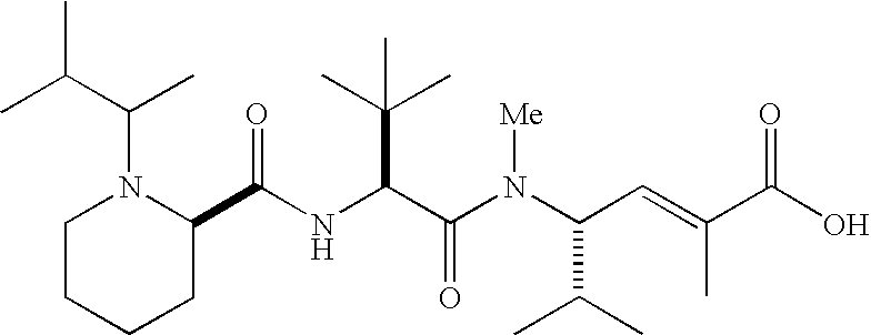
N(C(C(N(C(C(C)C)C=C(C)C(O)=O)[Me])=O)C(C)(C)C)C(C1N(C(C)C(C)C)CCCC1)=O
